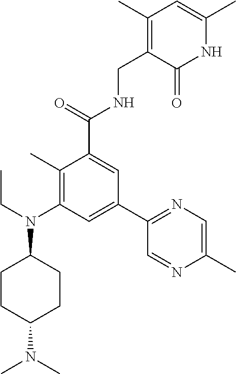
C1CC(N(C)C)CCC1N(CC)C1=C(C)C(C(=O)NCC2=C(C)C=C(C)NC2=O)=CC(C2=NC=C(C)N=C2)=C1
